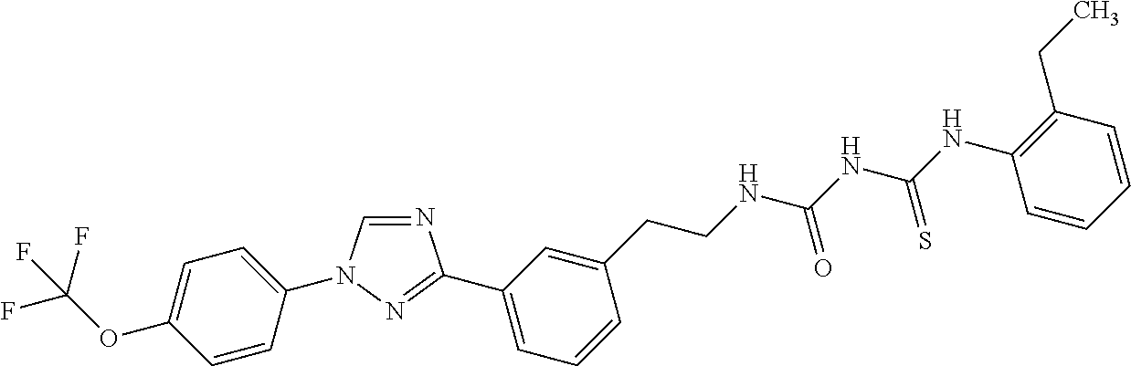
C1=NC(C2=CC=CC(CCNC(NC(NC3=C(CC)C=CC=C3)=S)=O)=C2)=NN1C1=CC=C(OC(F)(F)F)C=C1
